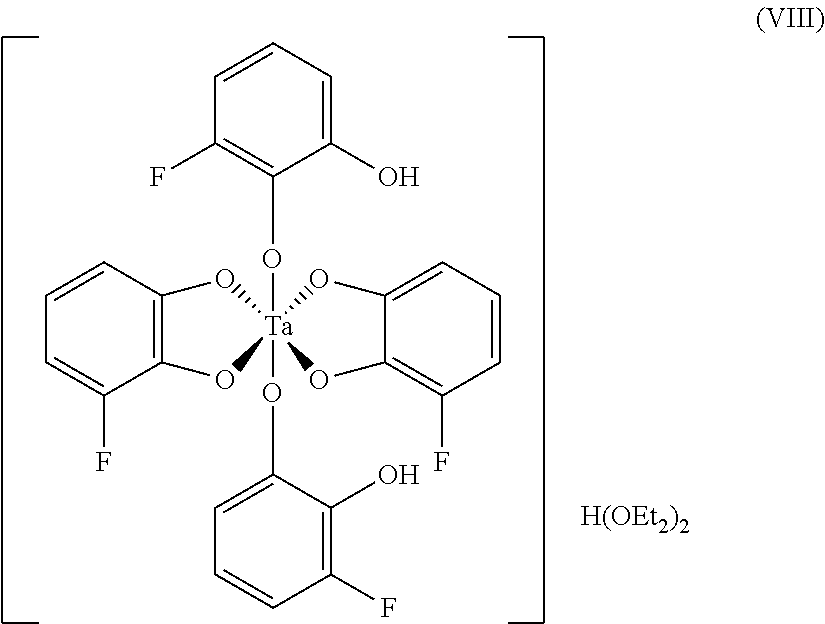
C1=CC2=C(C(F)=C1)O[Ta]1(OC3=C(F)C=CC=C3O)(O(C)C3=CC=CC(F)=C3O)(O2)OC2=C(F)C=CC=C2O1.[H(OEt2)2]
